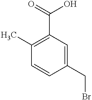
C1(C)=C(C(=O)O)C=C(CBr)C=C1
